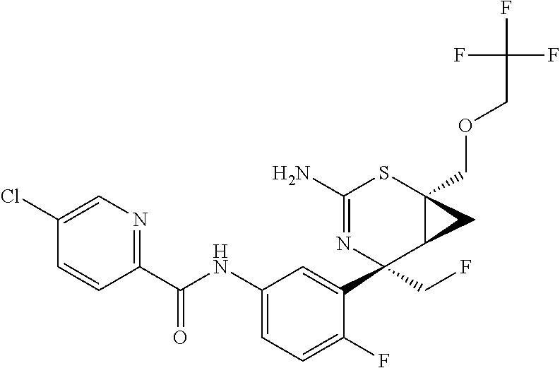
C1(N)=NC(C2=CC(NC(C3=NC=C(Cl)C=C3)=O)=CC=C2F)(CF)C2C(COCC(F)(F)F)(S1)C2
